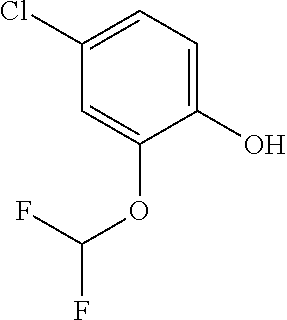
C1(Cl)=CC=C(O)C(OC(F)F)=C1
